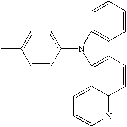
CC1=CC=C(N(C2=CC=CC=C2)C2=CC=CC3=NC=CC=C23)C=C1
